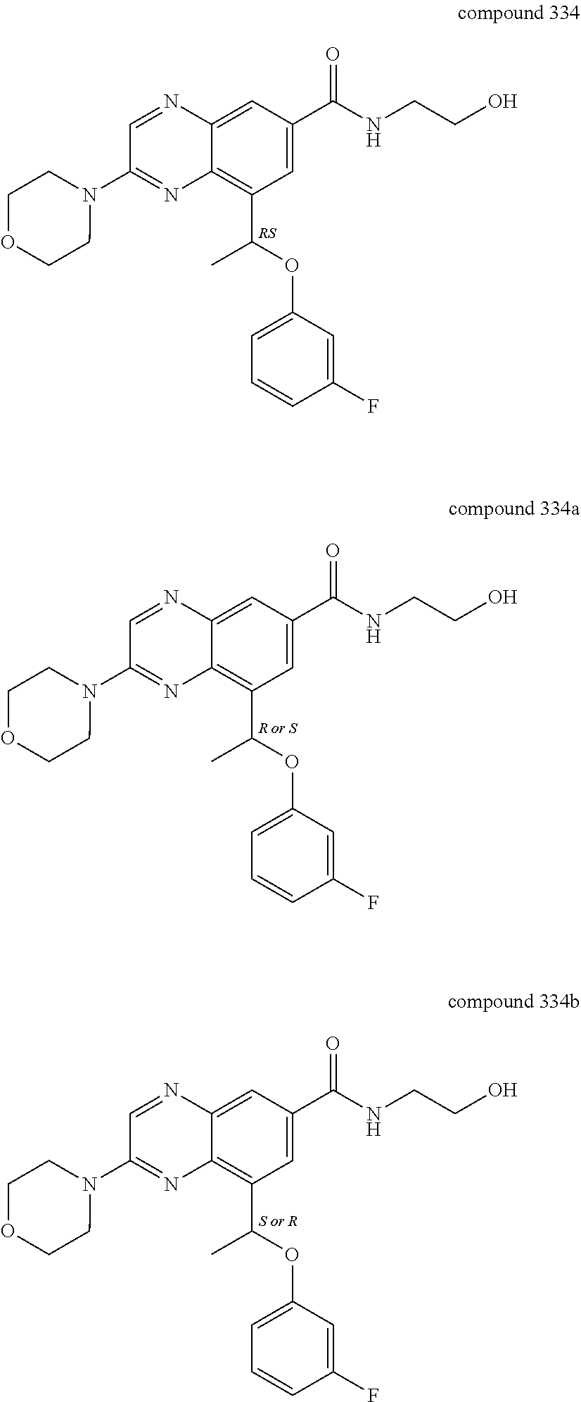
C12=C(C(OC3=CC=CC(F)=C3)C)C=C(C(NCCO)=O)C=C1N=CC(N1CCOCC1)=N2.C12=C(C(OC3=CC=CC(F)=C3)C)C=C(C(NCCO)=O)C=C1N=CC(N1CCOCC1)=N2.C12=C(C(OC3=CC=CC(F)=C3)C)C=C(C(NCCO)=O)C=C1N=CC(N1CCOCC1)=N2
